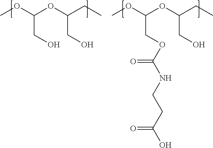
COC(OC(CC)CO)CO.COC(OC(CC)CO)COC(NCCC(O)=O)=O
